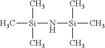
C[Si](C)(C)N[Si](C)(C)C
